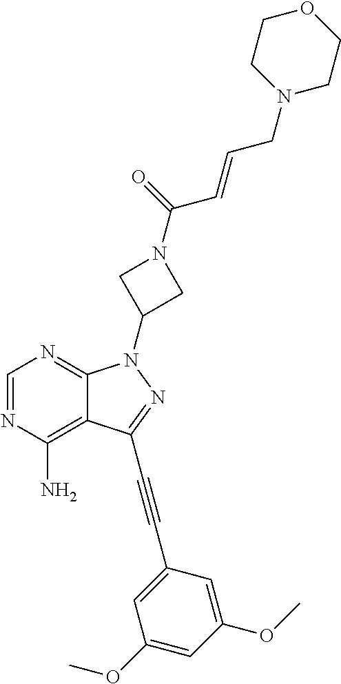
C1=NC(N)=C2C(=N1)N(C1CN(C(=O)C=CCN3CCOCC3)C1)N=C2C#CC1=CC(OC)=CC(OC)=C1
